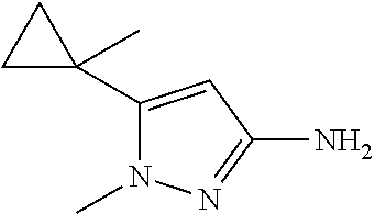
C1C(C)(C2=CC(N)=NN2C)C1
